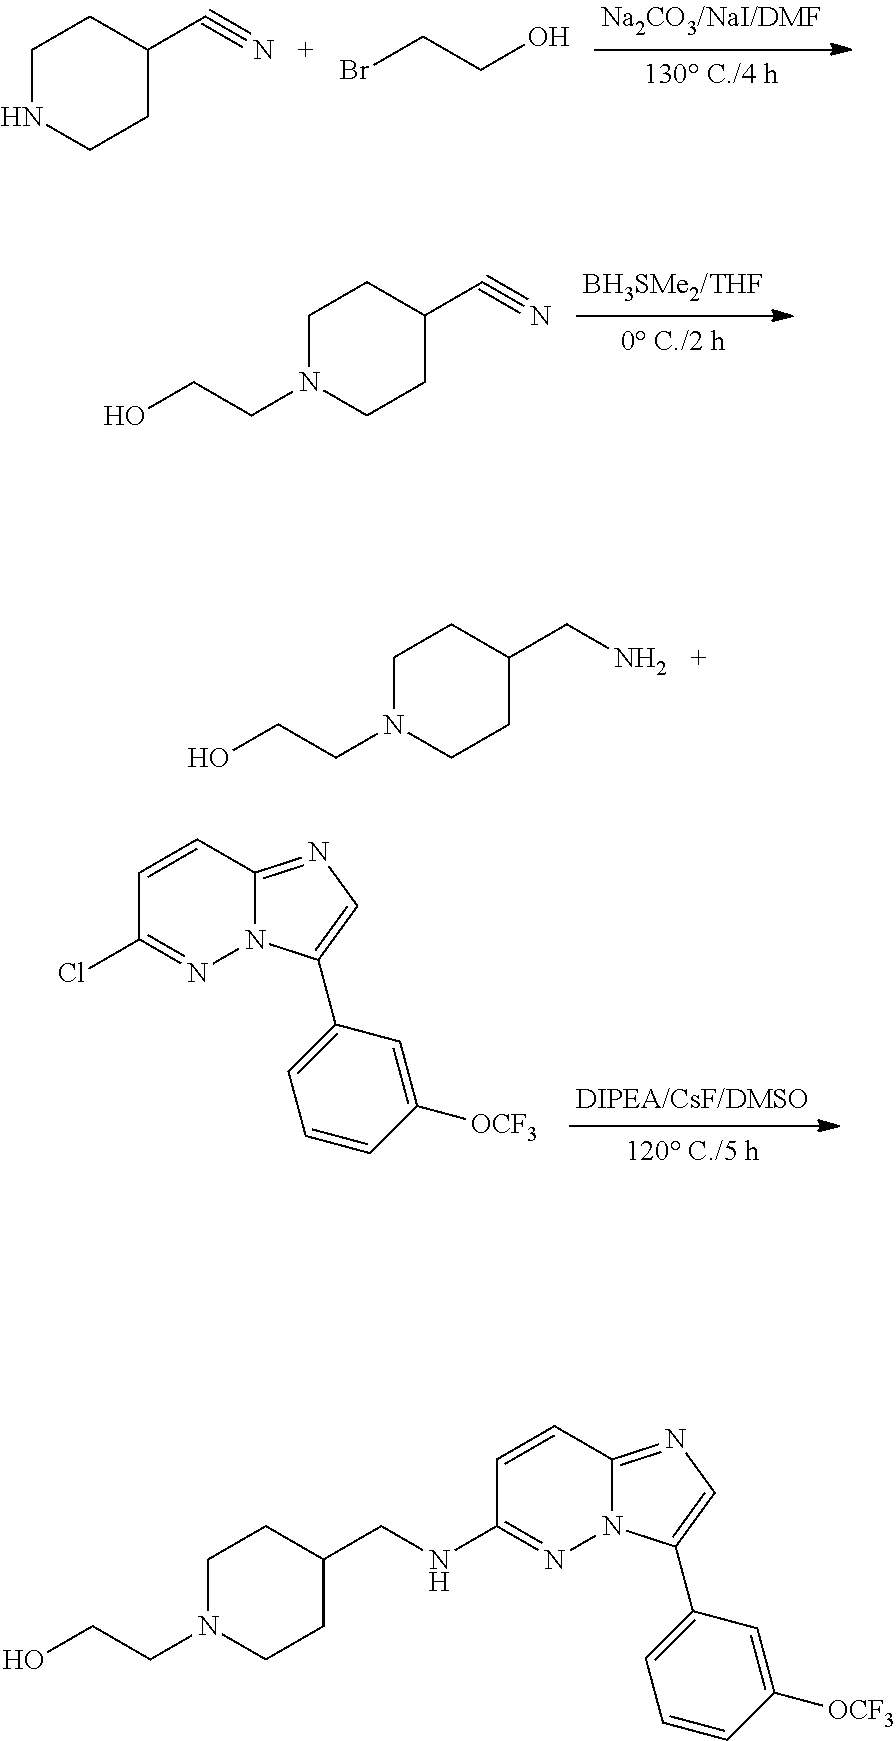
C1=CC2=NC=C(C3=CC=CC([OCF3])=C3)N2N=C1NCC1CCN(CCO)CC1.C1NCCC(C#N)C1.BrCCO.C1N(CCO)CCC(C#N)C1.C1=CC2=NC=C(C3=CC=CC([OCF3])=C3)N2N=C1Cl.C1N(CCO)CCC(CN)C1
